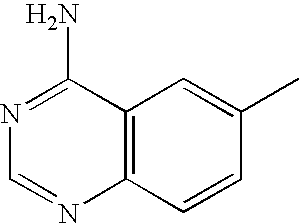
C12=C(C=CC(C)=C1)N=CN=C2N
